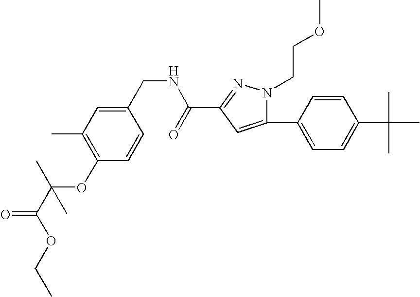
C1=CC(C2=CC(C(NCC3=CC(C)=C(OC(C)(C(=O)OCC)C)C=C3)=O)=NN2CCOC)=CC=C1C(C)(C)C
